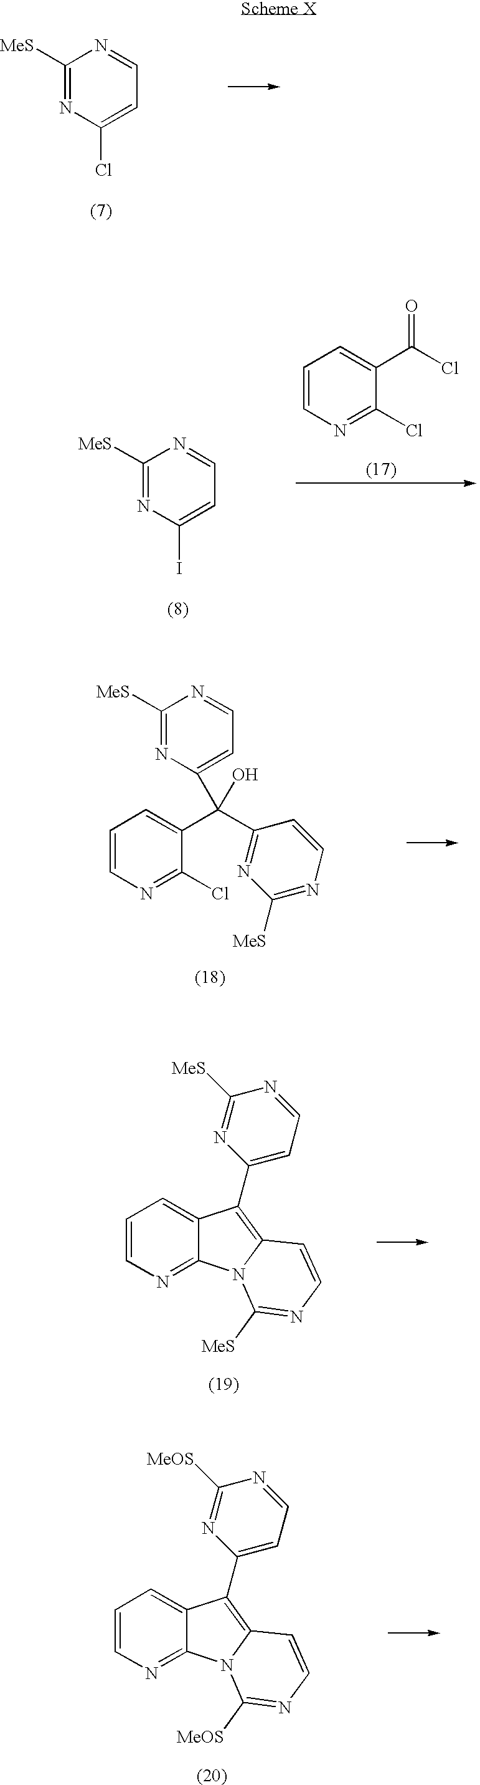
C1([MeS])=NC(Cl)=CC=N1.C1([MeS])=NC(C(C2=NC([MeS])=NC=C2)(C2=CC=CN=C2Cl)O)=CC=N1.C1=CN=C(Cl)C(C(Cl)=O)=C1.C1([MeS])=NC(I)=CC=N1.C1=CN=C2C(=C1)C(C1=CC=NC([MeS])=N1)=C1N2C([MeS])=NC=C1.C1=CN=C2C(=C1)C(C1=CC=NC([MeOS])=N1)=C1N2C([MeOS])=NC=C1
